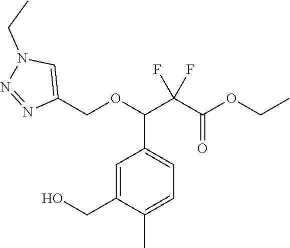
C1=C(CO)C(C)=CC=C1C(OCC1=CN(CC)N=N1)C(C(OCC)=O)(F)F
